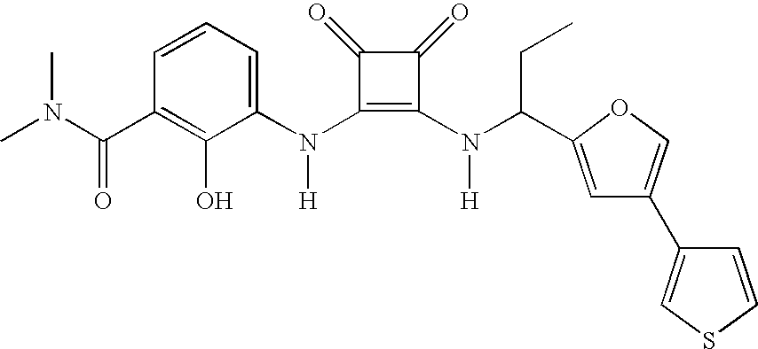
C(C1=C(O)C(N(C2=C(N(C(C3=CC(C4=CSC=C4)=CO3)CC)[H])C(=O)C2=O)[H])=CC=C1)(=O)N(C)C
